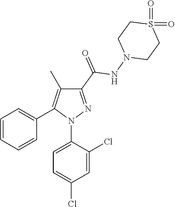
C1=CC=CC(C2=C(C)C(C(=O)NN3CCS(=O)(=O)CC3)=NN2C2=CC=C(Cl)C=C2Cl)=C1
